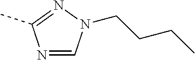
N1=CN(CCCC)N=C1C
